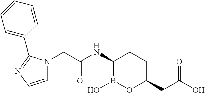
C(C(NC1B(O)OC(CC(O)=O)CC1)=O)N1C=CN=C1C1=CC=CC=C1
